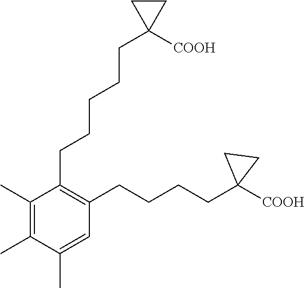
C1(CCCCCC2([COOH])CC2)=C(CCCCC2([COOH])CC2)C=C(C)C(C)=C1C
